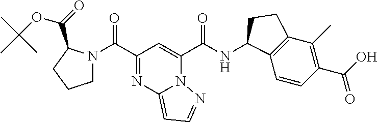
C1N(C(C2=NC3=CC=NN3C(C(NC3C4=C(C(C)=C(C(O)=O)C=C4)CC3)=O)=C2)=O)C(C(=O)OC(C)(C)C)CC1
